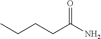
C(CC(N)=O)CC
